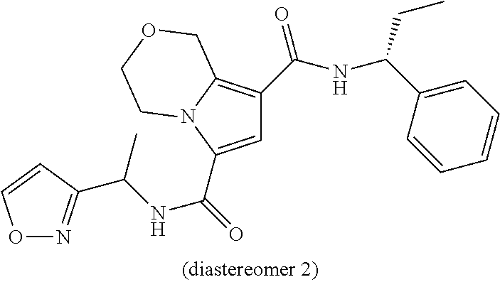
C1=C(C(=O)NC(C)C2=NOC=C2)N2C(=C1C(NC(C1=CC=CC=C1)CC)=O)COCC2
